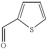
C1=CSC(C=O)=C1
